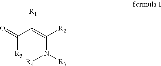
C([R5])(C(=C(N([R4])[R3])[R2])[R1])=O
